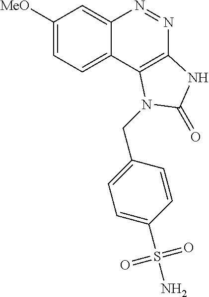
C1([MeO])=CC=C2C(=C1)N=NC1=C2N(CC2=CC=C(S(N)(=O)=O)C=C2)C(=O)N1
